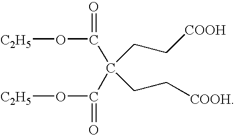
[C2H5]OC(=O)C(C(O[C2H5])=O)(CC[COOH])CC[COOH]
